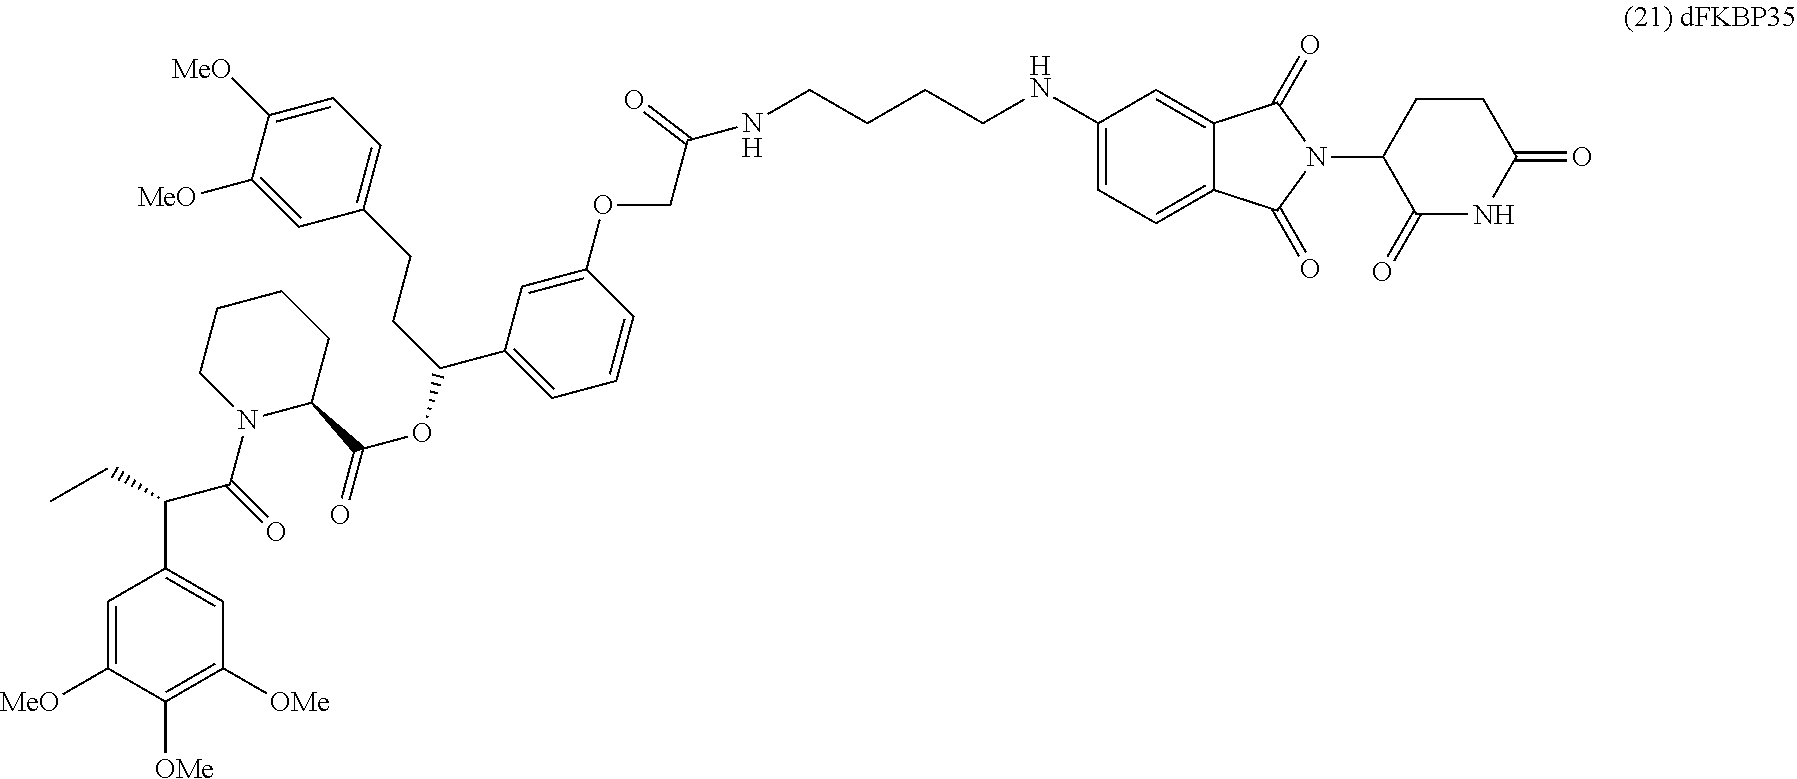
C1=C([MeO])C([OMe])=C([OMe])C=C1C(C(N1C(C(OC(CCC2=CC=C([MeO])C([MeO])=C2)C2=CC=CC(OCC(=O)NCCCCNC3=CC=C4C(=C3)C(=O)N(C3C(=O)NC(=O)CC3)C4=O)=C2)=O)CCCC1)=O)CC
